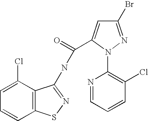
C1=C(Cl)C2=C(C=C1)SN=C2NC(=O)C1=CC(Br)=NN1C1=C(Cl)C=CC=N1
